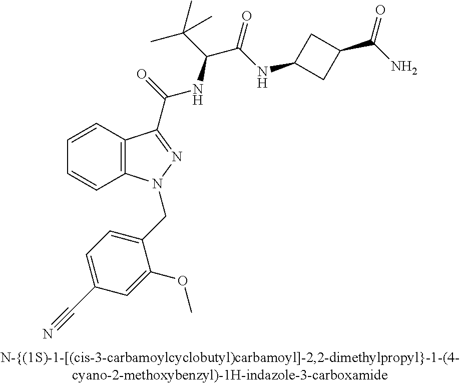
C1=CC2=C(C=C1)N(CC1=CC=C(C#N)C=C1OC)N=C2C(=O)NC(C(C)(C)C)C(=O)NC1CC(C(N)=O)C1
